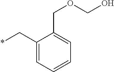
C1(C*)=CC=CC=C1COCO
